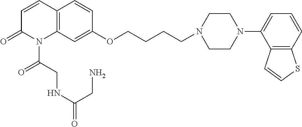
C12=C(C=C(OCCCCN3CCN(C4=CC=CC5=C4C=CS5)CC3)C=C1)N(C(CNC(=O)CN)=O)C(=O)C=C2
